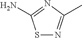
S1N=C(C)N=C1N
